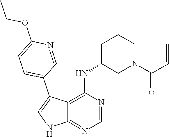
C12=C(NC3CN(C(=O)C=C)CCC3)N=CN=C1NC=C2C1=CC=C(OCC)N=C1
